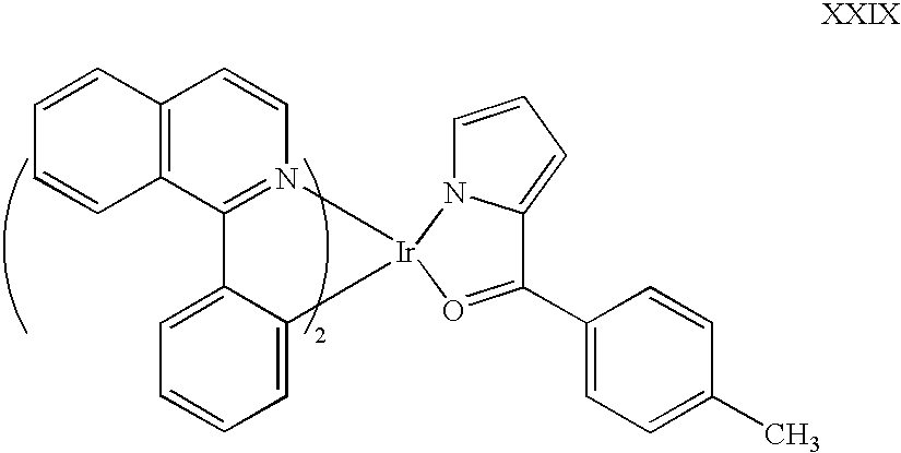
C12=C(C3=N(C=C1)[Ir]1(C4=CC=CC=C34)N3C=CC=C3C(C3=CC=C(C)C=C3)=O1)C=CC=C2
